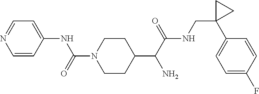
C1=CC(NC(N2CCC(C(C(NCC3(C4=CC=C(F)C=C4)CC3)=O)N)CC2)=O)=CC=N1
